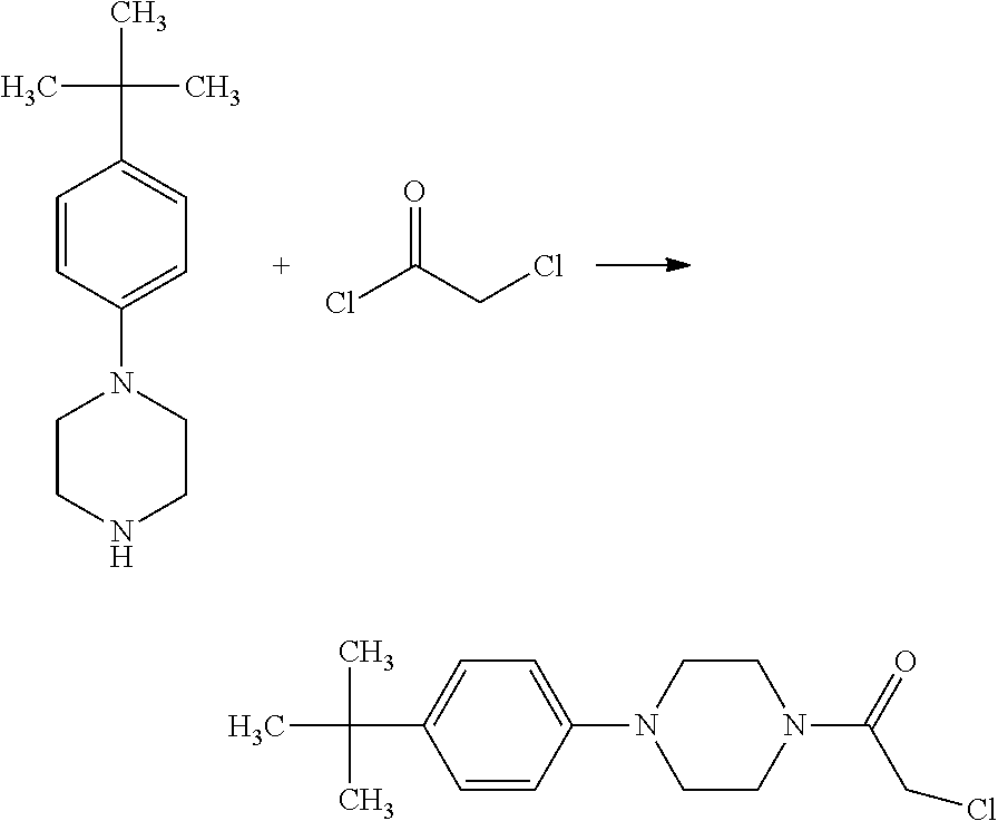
C1=CC(N2CCNCC2)=CC=C1C(C)(C)C.ClC(CCl)=O.C1=CC(N2CCN(C(=O)CCl)CC2)=CC=C1C(C)(C)C
